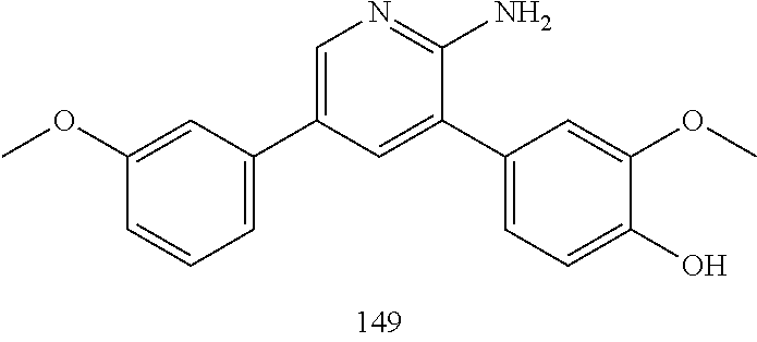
C1(C2=CC(C3=CC=CC(OC)=C3)=CN=C2N)=CC=C(O)C(OC)=C1
